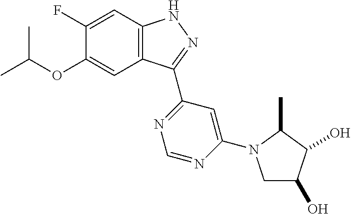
O(C1=CC2=C(C=C1F)NN=C2C1=NC=NC(N2CC(O)C(O)C2C)=C1)C(C)C
